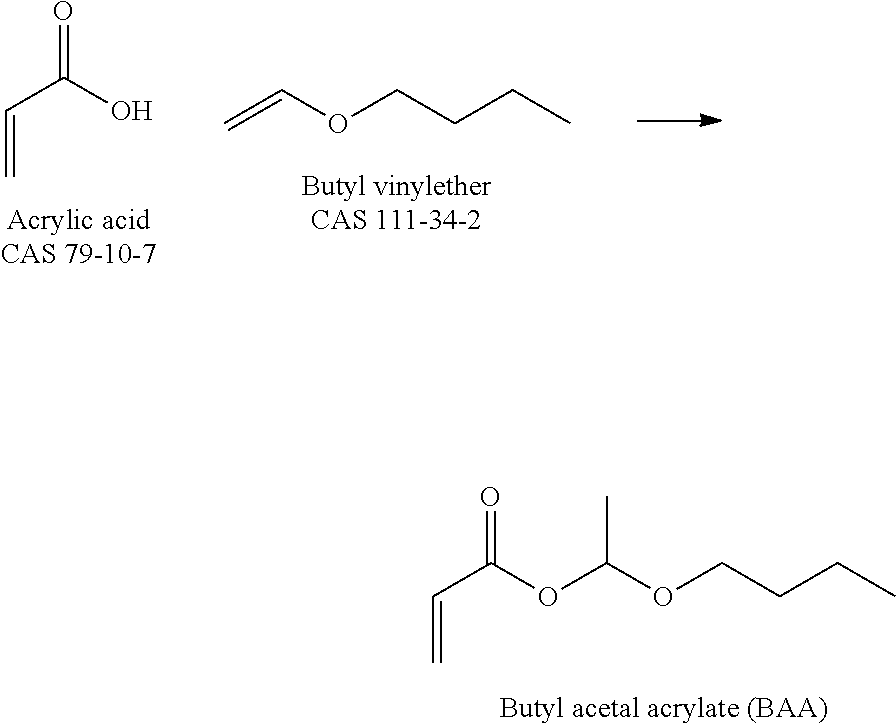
C=CC(O)=O.C=COCCCC.C=CC(OC(OCCCC)C)=O
